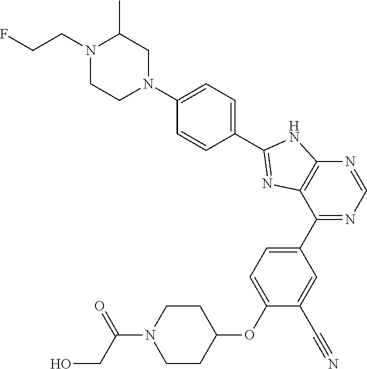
C1CC(OC2=CC=C(C3=NC=NC4=C3N=C(C3=CC=C(N5CC(C)N(CCF)CC5)C=C3)N4)C=C2C#N)CCN1C(CO)=O
